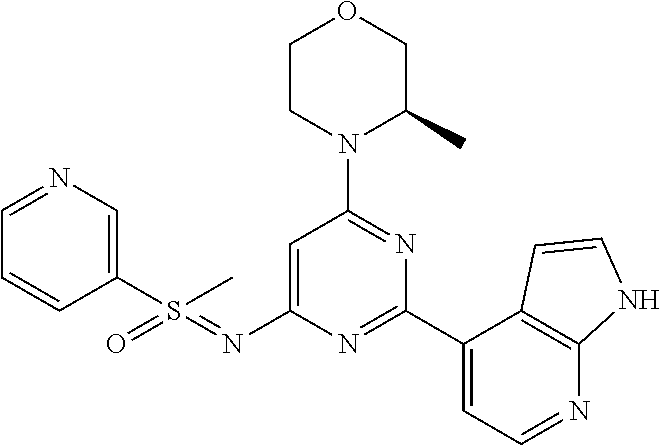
C1=C(N=S(=O)(C)C2=CN=CC=C2)N=C(C2=CC=NC3=C2C=CN3)N=C1N1C(C)COCC1
